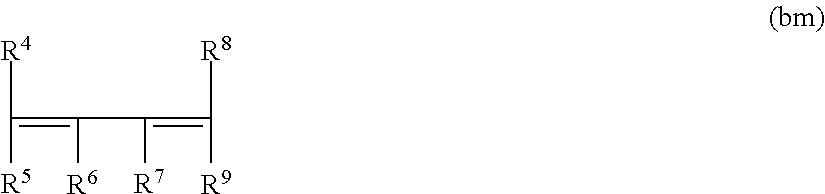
C([R4])(=C([R6])C([R7])=C([R8])[R9])[R5]
